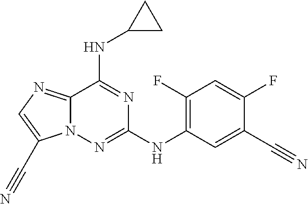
C1(F)=C(NC2=NN3C(=NC=C3C#N)C(NC3CC3)=N2)C=C(C#N)C(F)=C1
